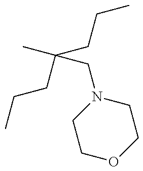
C1OCCN(CC(C)(CCC)CCC)C1
